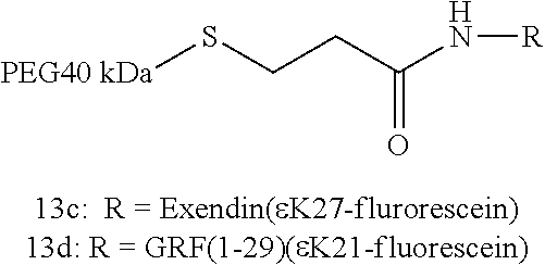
C(CC(N[R])=O)S[PEG40 kDa]
